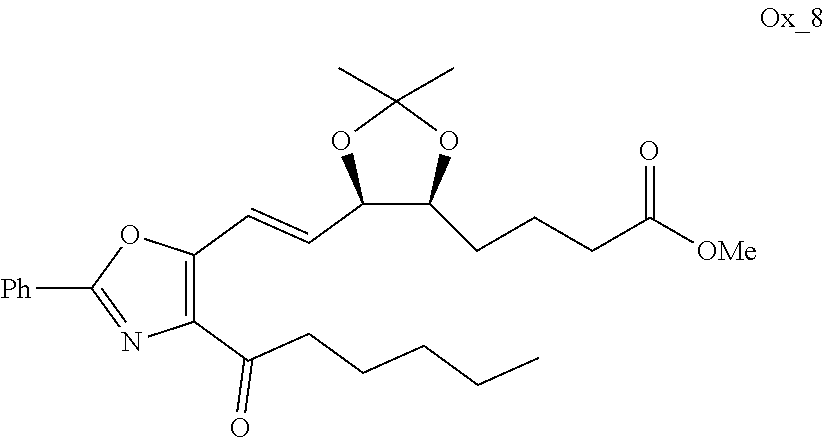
C1(C(CCCCC)=O)=C(C=CC2C(CCCC([OMe])=O)OC(C)(C)O2)OC([Ph])=N1
